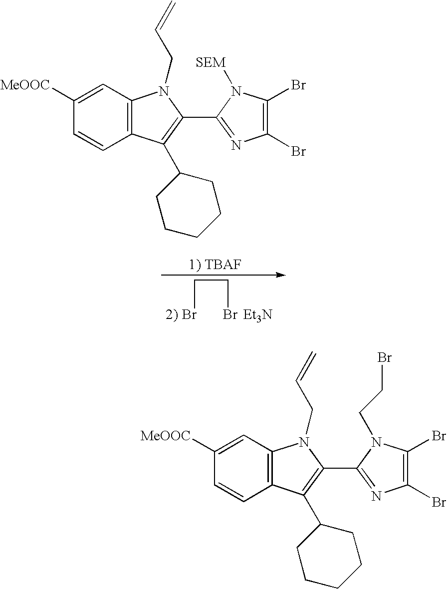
BrCCBr.[Et3N].C1(Br)=C(Br)N(CCBr)C(C2=C(C3CCCCC3)C3=C(N2CC=C)C=C([MeOOC])C=C3)=N1.C1(Br)=C(Br)N([SEM])C(C2=C(C3CCCCC3)C3=C(N2CC=C)C=C([MeOOC])C=C3)=N1
